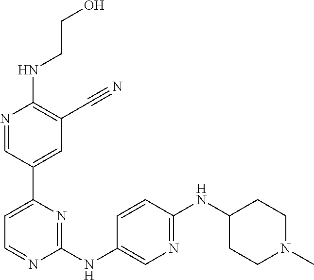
N(C1=C(C#N)C=C(C2=CC=NC(NC3=CN=C(NC4CCN(C)CC4)C=C3)=N2)C=N1)CCO
